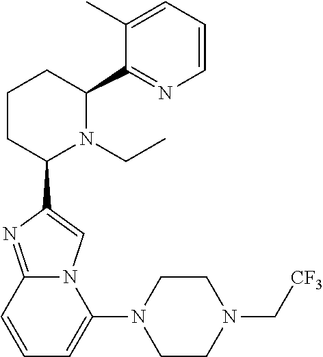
C1CC(C2=CN3C(=N2)C=CC=C3N2CCN(C[CF3])CC2)N(CC)C(C2=NC=CC=C2C)C1
